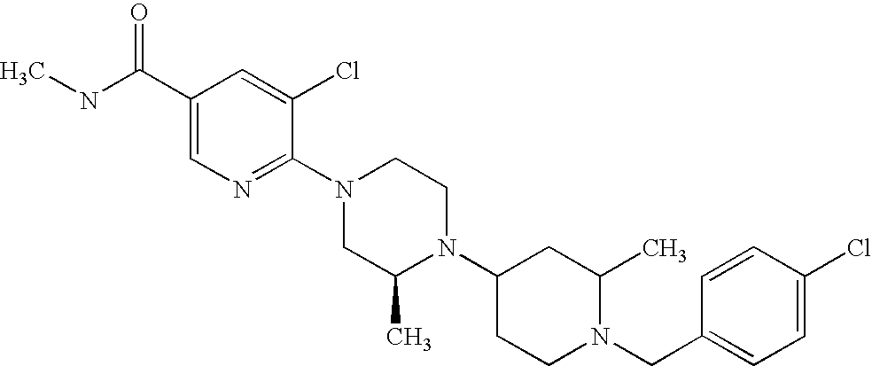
C(N1CCC(N2C(C)CN(C3=NC=C(C(NC)=O)C=C3Cl)CC2)CC1C)C1=CC=C(Cl)C=C1
